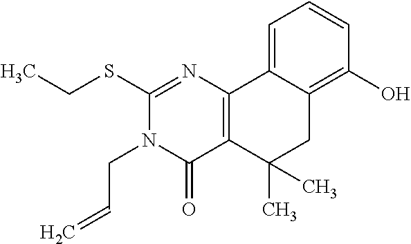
C1(SCC)=NC2=C(C(=O)N1CC=C)C(C)(C)CC1=C(O)C=CC=C21
